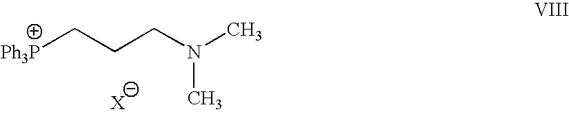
[Ph3P]CCCN(C)C
